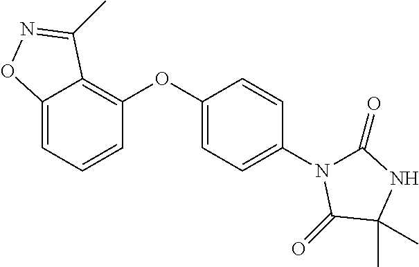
C12=CC=CC(OC3=CC=C(N4C(=O)NC(C)(C)C4=O)C=C3)=C1C(C)=NO2
